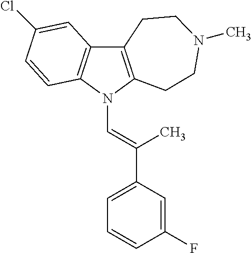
C12=C(N(C=C(C3=CC=CC(F)=C3)C)C3=C1C=C(Cl)C=C3)CCN(C)CC2
